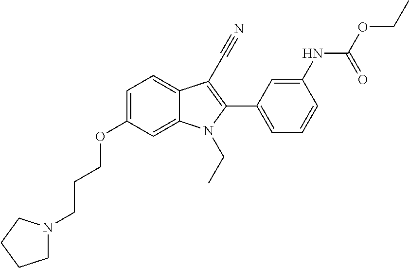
C1=C(OCCCN2CCCC2)C=C2C(=C1)C(C#N)=C(C1=CC=CC(NC(OCC)=O)=C1)N2CC
